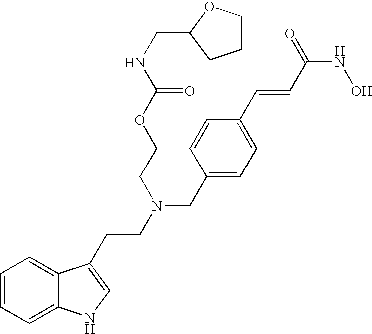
C1=CC=C2C(=C1)C(CCN(CC1=CC=C(C=CC(NO)=O)C=C1)CCOC(NCC1CCCO1)=O)=CN2
